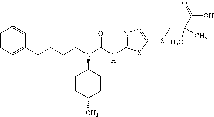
C1=CC=C(CCCCN(C(NC2=NC=C(SCC(C(O)=O)(C)C)S2)=O)C2CCC(C)CC2)C=C1
